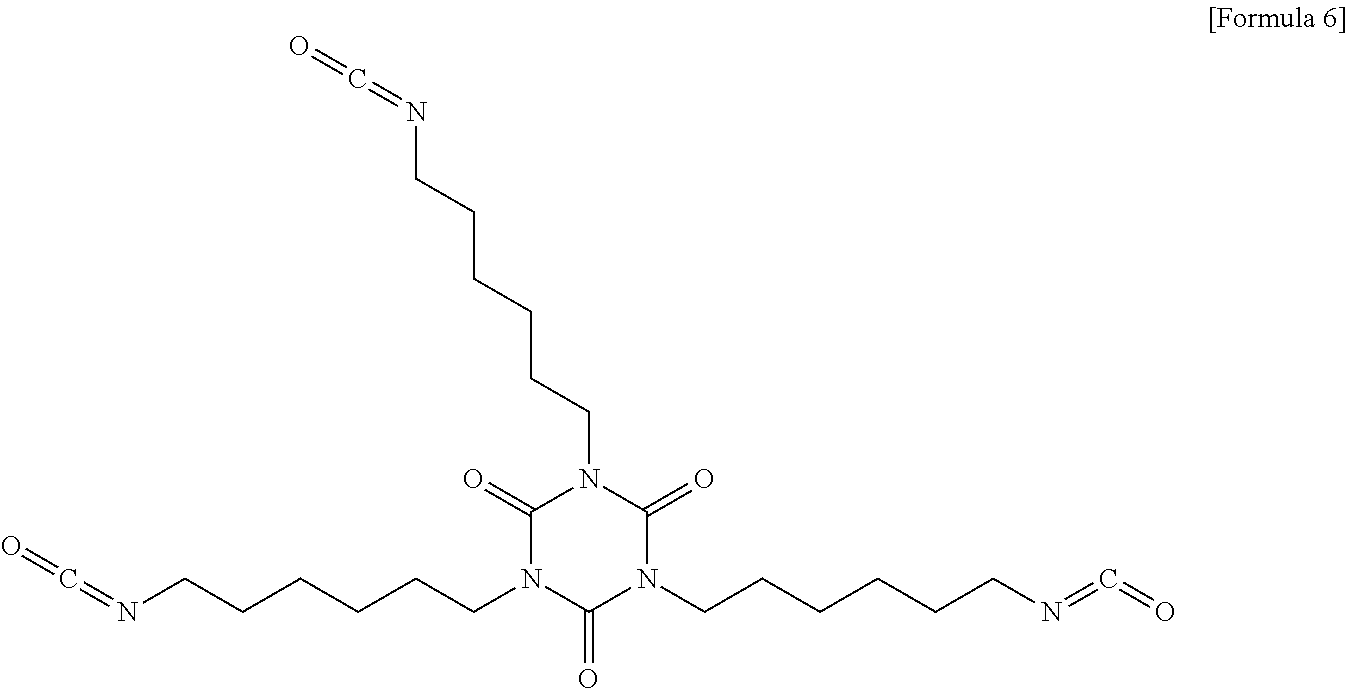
C1(=O)N(CCCCCCN=C=O)C(=O)N(CCCCCCN=C=O)C(=O)N1CCCCCCN=C=O
